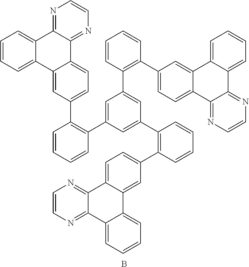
C1=CC=CC(C2=CC(C3=C(C4=CC=C5C(=C4)C4=CC=CC=C4C4=NC=CN=C54)C=CC=C3)=CC(C3=C(C4=CC=C5C(=C4)C4=CC=CC=C4C4=NC=CN=C54)C=CC=C3)=C2)=C1C1=CC=C2C(=C1)C1=CC=CC=C1C1=NC=CN=C21.B
